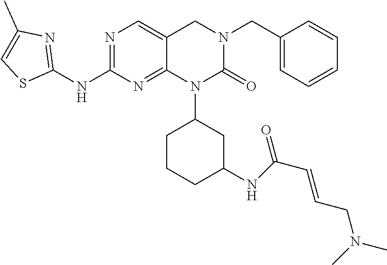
C1(CN2CC3=CN=C(NC4=NC(C)=CS4)N=C3N(C3CCCC(NC(C=CCN(C)C)=O)C3)C2=O)=CC=CC=C1
